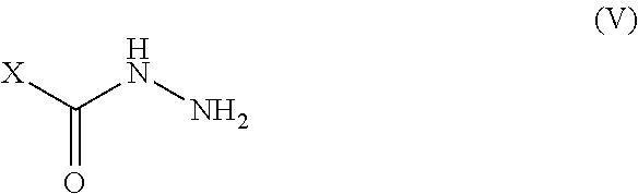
[X]C(NN)=O
